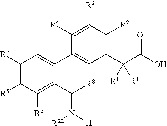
C1([R7])=C([R5])C([R6])=C(C([R8])N([H])[R22])C(C2=CC(C(C(O)=O)([R1])[R1])=C([R2])C([R3])=C2[R4])=C1
